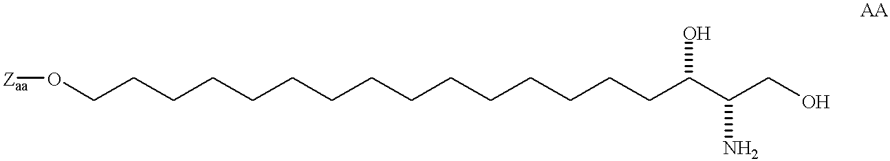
[Zaa]OCCCCCCCCCCCCCCCC(C(CO)N)O
